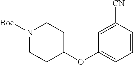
N1([Boc])CCC(OC2=CC=CC([CN])=C2)CC1
